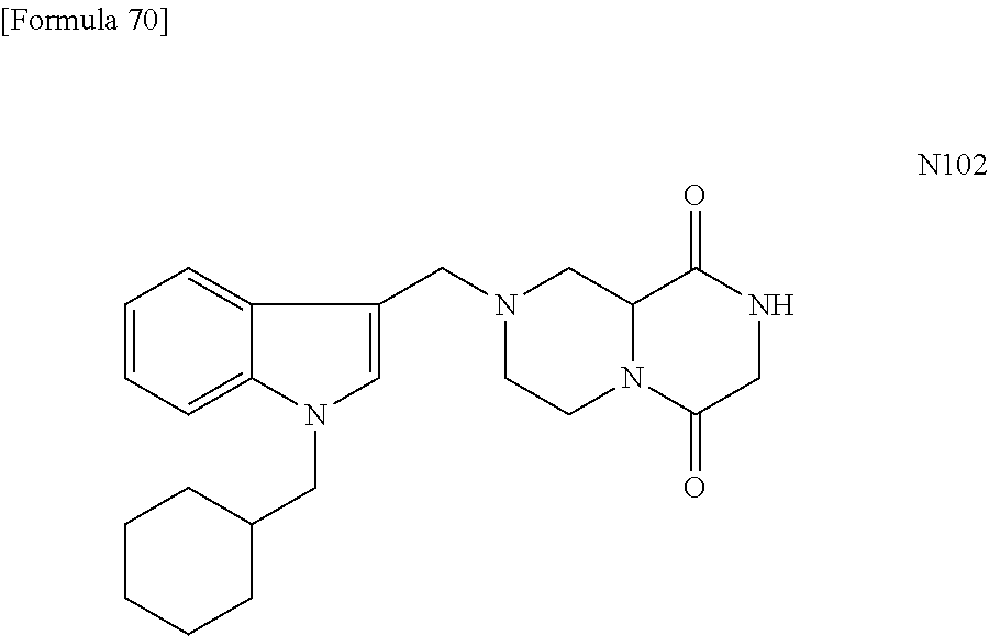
C1=CC=C2C(=C1)C(CN1CCN3C(C1)C(=O)NCC3=O)=CN2CC1CCCCC1
